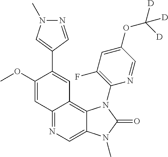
C12=NC=C3C(=C1C=C(C1=CN(C)N=C1)C(OC)=C2)N(C1=C(F)C=C(OC([D])([D])[D])C=N1)C(=O)N3C
